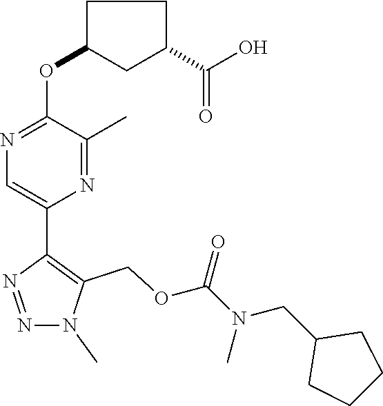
N1=C(OC2CC(C(O)=O)CC2)C(C)=NC(C2=C(COC(N(CC3CCCC3)C)=O)N(C)N=N2)=C1
